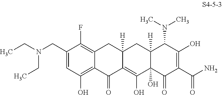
C1(CN(CC)CC)=CC(O)=C2C(=C1F)CC1([H])C(=C(O)C3(O)C([H])(C1)C(N(C)C)C(O)=C(C(N)=O)C3=O)C2=O
